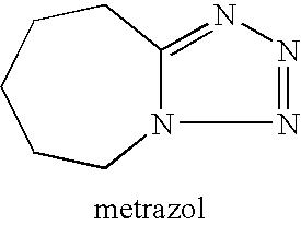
N1=NN=C2N1CCCCC2
